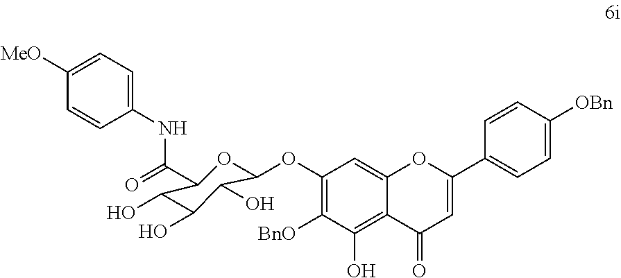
C1(OC2OC(C(=O)NC3=CC=C([MeO])C=C3)C(O)C(O)C2O)=C([BnO])C(O)=C2C(=C1)OC(C1=CC=C([OBn])C=C1)=CC2=O
